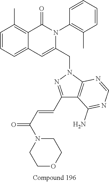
C1=CC=C2C(=C1C)C(=O)N(C1=C(C)C=CC=C1)C(CN1N=C(C=CC(=O)N3CCOCC3)C3=C1N=CN=C3N)=C2
